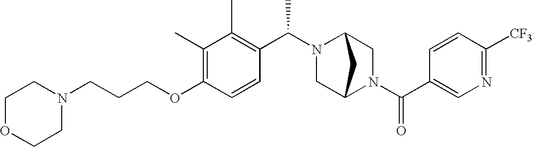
C(OC1=C(C)C(C)=C(C(N2C3CN(C(C4=CN=C([CF3])C=C4)=O)C(C2)C3)C)C=C1)CCN1CCOCC1
